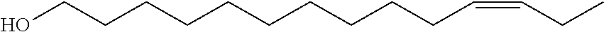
C(CCC=CCC)CCCCCCCO
